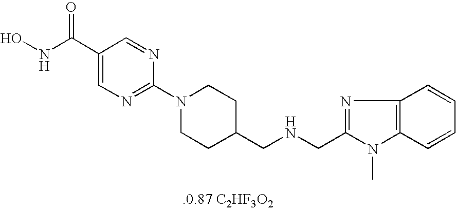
C1(C(NO)=O)=CN=C(N2CCC(CNCC3=NC4=C(N3C)C=CC=C4)CC2)N=C1
